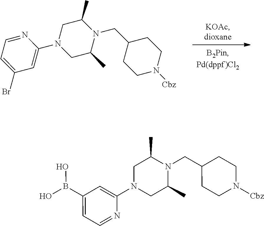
C1(CN2C(C)CN(C3=CC(Br)=CC=N3)CC2C)CCN([Cbz])CC1.C1(CN2C(C)CN(C3=CC(B(O)O)=CC=N3)CC2C)CCN([Cbz])CC1
